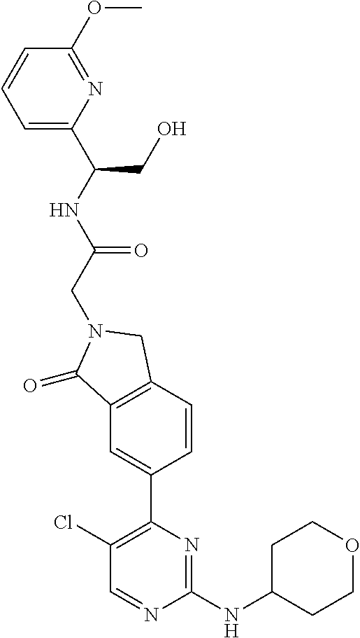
C1(Cl)=C(C2=CC3=C(C=C2)CN(CC(NC(CO)C2=CC=CC(OC)=N2)=O)C3=O)N=C(NC2CCOCC2)N=C1
